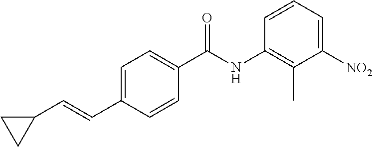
C1(C=CC2=CC=C(C(NC3=C(C)C([NO2])=CC=C3)=O)C=C2)CC1
